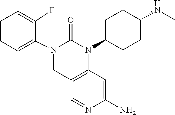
N1=CC2=C(C=C1N)N(C1CCC(NC)CC1)C(=O)N(C1=C(C)C=CC=C1F)C2
